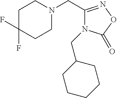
C1N(CC2=NOC(=O)N2CC2CCCCC2)CCC(F)(F)C1
